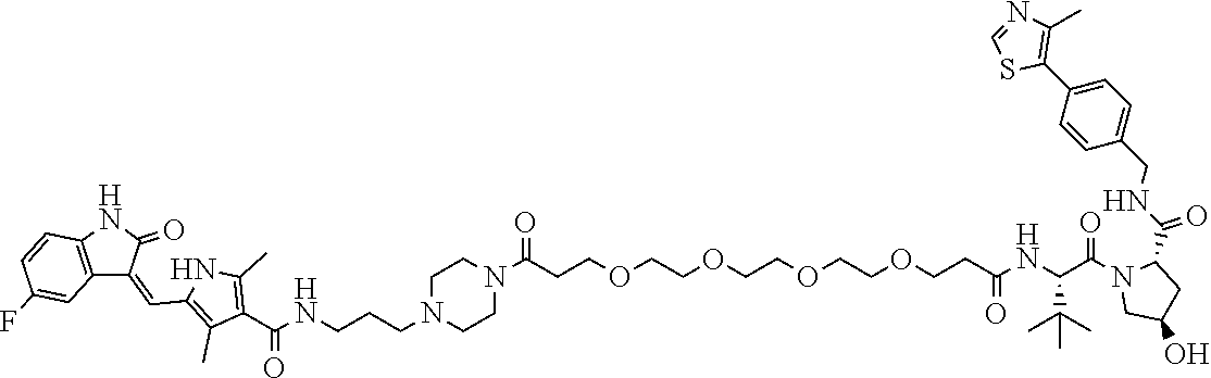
C1=NC(C)=C(C2=CC=C(CNC(=O)C3N(C(C(NC(CCOCCOCCOCCOCCC(N4CCN(CCCNC(C5=C(C)NC(C=C6C7=C(C=CC(F)=C7)NC6=O)=C5C)=O)CC4)=O)=O)C(C)(C)C)=O)CC(O)C3)C=C2)S1
